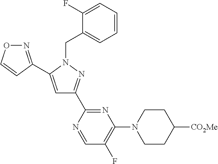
N1=C(C2=CC(C3=NC(N4CCC([CO2Me])CC4)=C(F)C=N3)=NN2CC2=CC=CC=C2F)C=CO1
